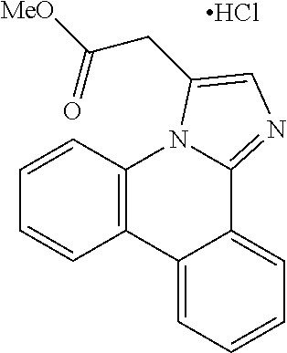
C1=CC2=C(C=C1)C1=CC=CC=C1C1=NC=C(CC([MeO])=O)N21.Cl
